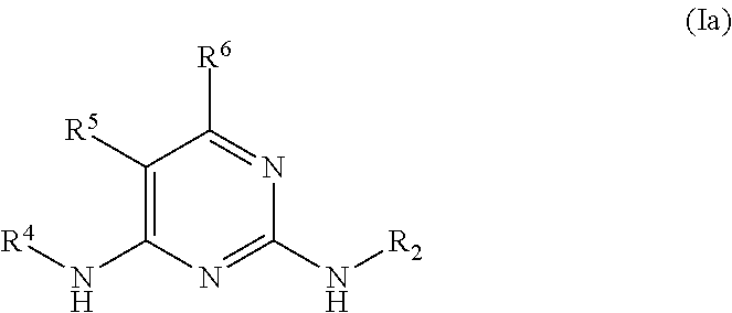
C1([R5])=C(N[R4])N=C(N[R2])N=C1[R6]
